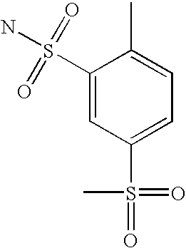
C1(S(N)(=O)=O)=CC(S(=O)(=O)C)=CC=C1C
